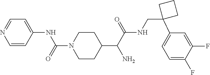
C1=CC(NC(N2CCC(C(C(NCC3(C4=CC=C(F)C(F)=C4)CCC3)=O)N)CC2)=O)=CC=N1
